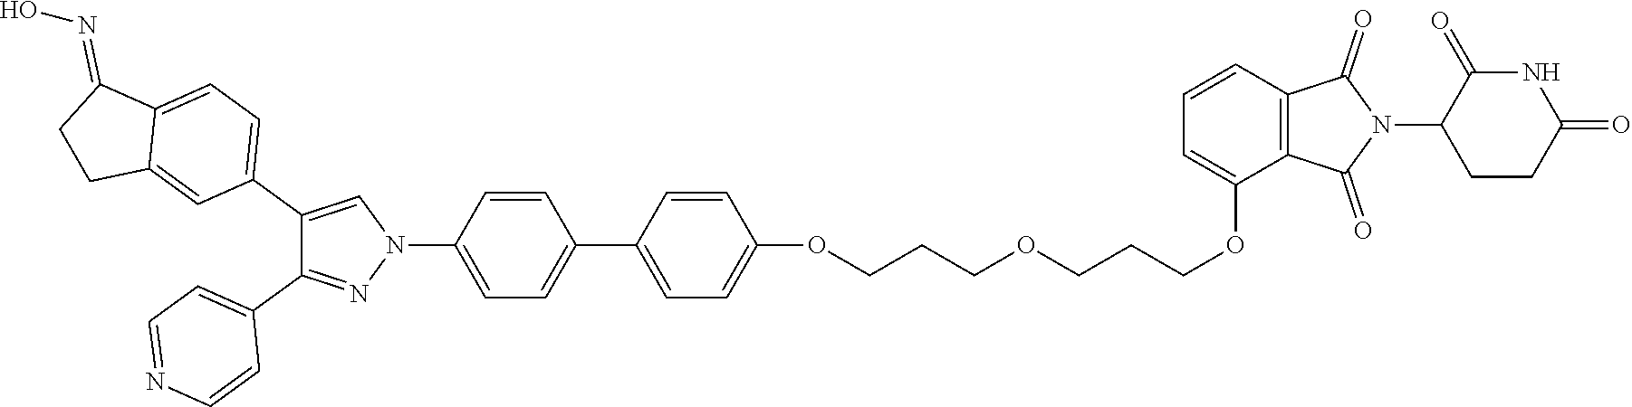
C1(OCCCOCCCOC2=CC=CC3=C2C(=O)N(C2CCC(=O)NC2=O)C3=O)=CC=C(C2=CC=C(N3C=C(C4=CC=C5C(=C4)CCC5=NO)C(C4=CC=NC=C4)=N3)C=C2)C=C1
